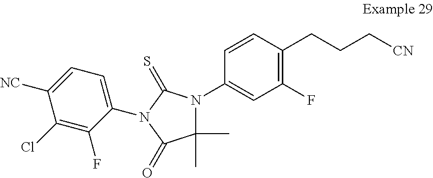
C1=CC(CCC[CN])=C(F)C=C1N1C(C)(C)C(=O)N(C2=CC=C([NC])C(Cl)=C2F)C1=S
